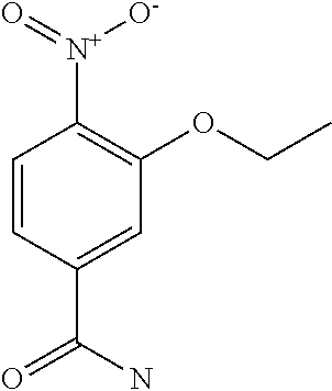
C1=CC(C(N)=O)=CC(OCC)=C1[N+]([O-])=O
